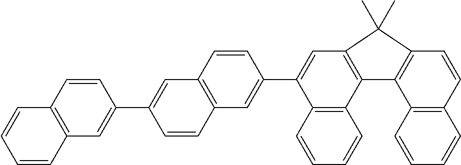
C1(C2=CC3=C(C=C2)C=C(C2=CC4=C(C=C2)C=CC=C4)C=C3)=CC2=C(C3=C1C=CC=C3)C1=C(C2(C)C)C=CC2=C1C=CC=C2
